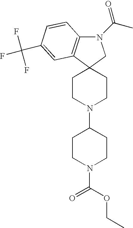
N1(C(C)=O)C2=C(C3(C1)CCN(C1CCN(C(=O)OCC)CC1)CC3)C=C(C(F)(F)F)C=C2
